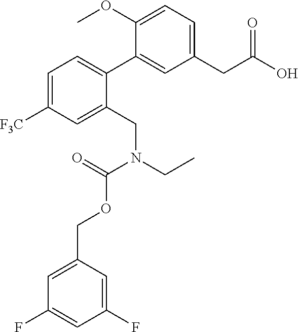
C1([F3C])=CC=C(C2=CC(CC(=O)O)=CC=C2OC)C(CN(C(OCC2=CC(F)=CC(F)=C2)=O)CC)=C1
